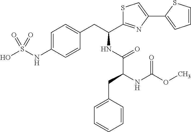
C1=C(NS(O)(=O)=O)C=CC(CC(C2=NC(C3=CC=CS3)=CS2)NC(C(CC2=CC=CC=C2)NC(OC)=O)=O)=C1
